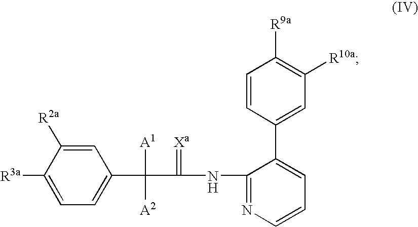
C1=C([R2a])C([R3a])=CC=C1C(C(NC1=NC=CC=C1C1=CC([R10a])=C([R9a])C=C1)=[Xa])([A1])[A2]
